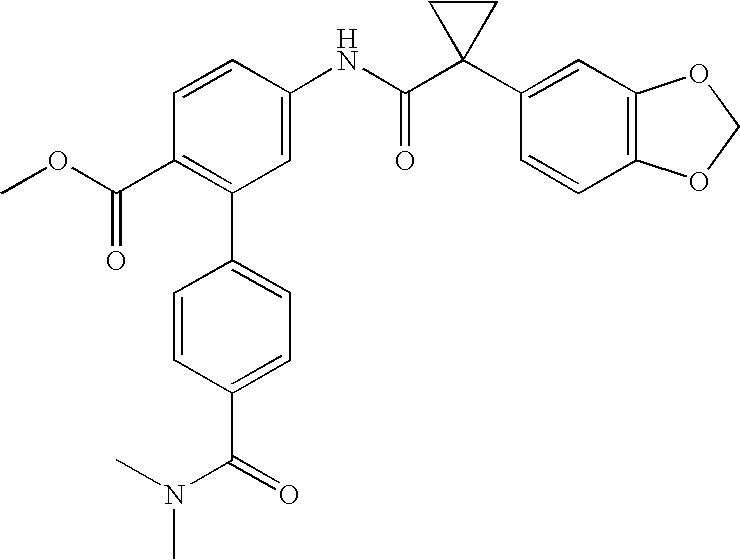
C1(NC(C2(C3=CC4=C(C=C3)OCO4)CC2)=O)=CC(C2=CC=C(C(N(C)C)=O)C=C2)=C(C(OC)=O)C=C1
